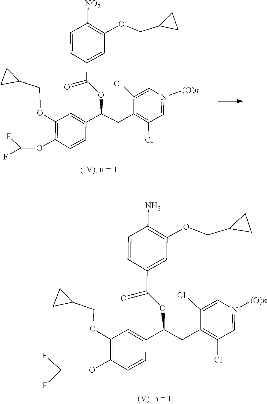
C1C(COC2=C(OC(F)F)C=CC(C(CC3=C(Cl)C=N([(O)n])C=C3Cl)OC(C3=CC(OCC4CC4)=C([NO2])C=C3)=O)=C2)C1.FC(F)OC1=C(OCC2CC2)C=C(C(CC2=C(Cl)C=N([(O)n])C=C2Cl)OC(C2=CC(OCC3CC3)=C(N)C=C2)=O)C=C1
